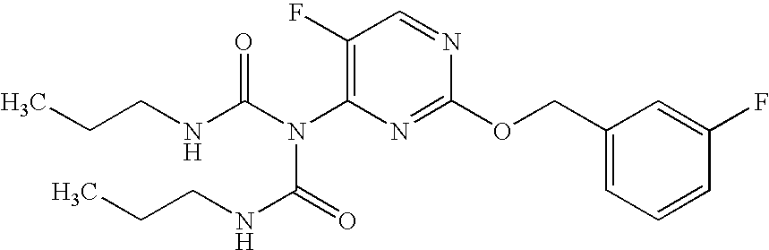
C1(F)=C(N(C(NCCC)=O)C(NCCC)=O)N=C(OCC2=CC=CC(F)=C2)N=C1
